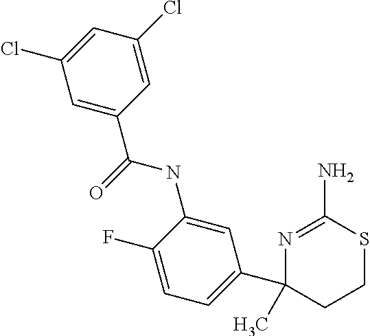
N(C1=CC(C2(C)CCSC(N)=N2)=CC=C1F)C(=O)C1=CC(Cl)=CC(Cl)=C1
